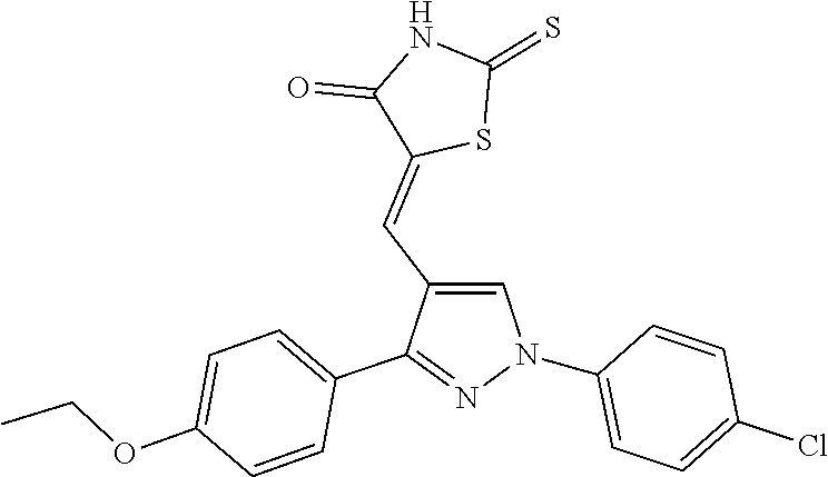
C1(N2C=C(C=C3SC(=S)NC3=O)C(C3=CC=C(OCC)C=C3)=N2)=CC=C(Cl)C=C1
